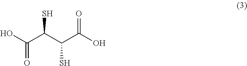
O=C(O)C(C(C(O)=O)S)S
